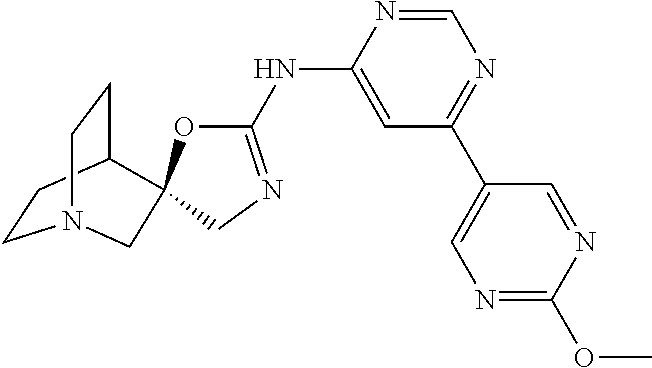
C1=NC(NC2=NCC3(O2)C2CCN(CC2)C3)=CC(C2=CN=C(OC)N=C2)=N1
